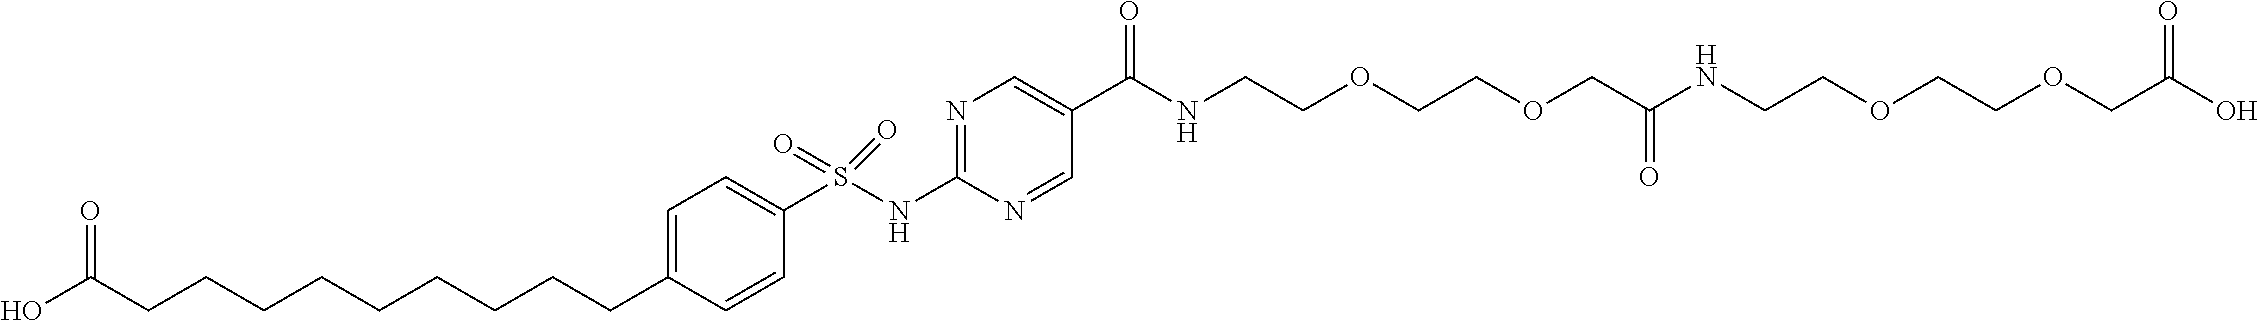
C1=CC(CCCCCCCCCC(O)=O)=CC=C1S(NC1=NC=C(C(=O)NCCOCCOCC(NCCOCCOCC(O)=O)=O)C=N1)(=O)=O
